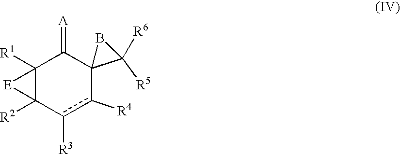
C12([R1])C([R2])(c([R3])c([R4])C3(C1=[A])C([R5])([R6])B3)[E]2
